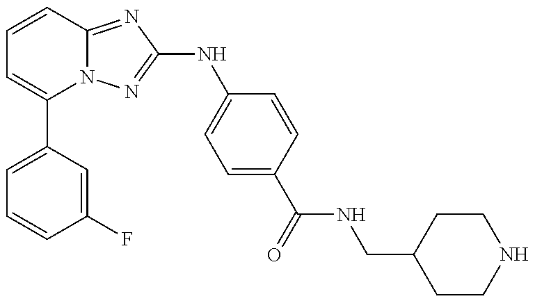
C1(C2=CC=CC(F)=C2)=CC=CC2=NC(NC3=CC=C(C(=O)NCC4CCNCC4)C=C3)=NN12
